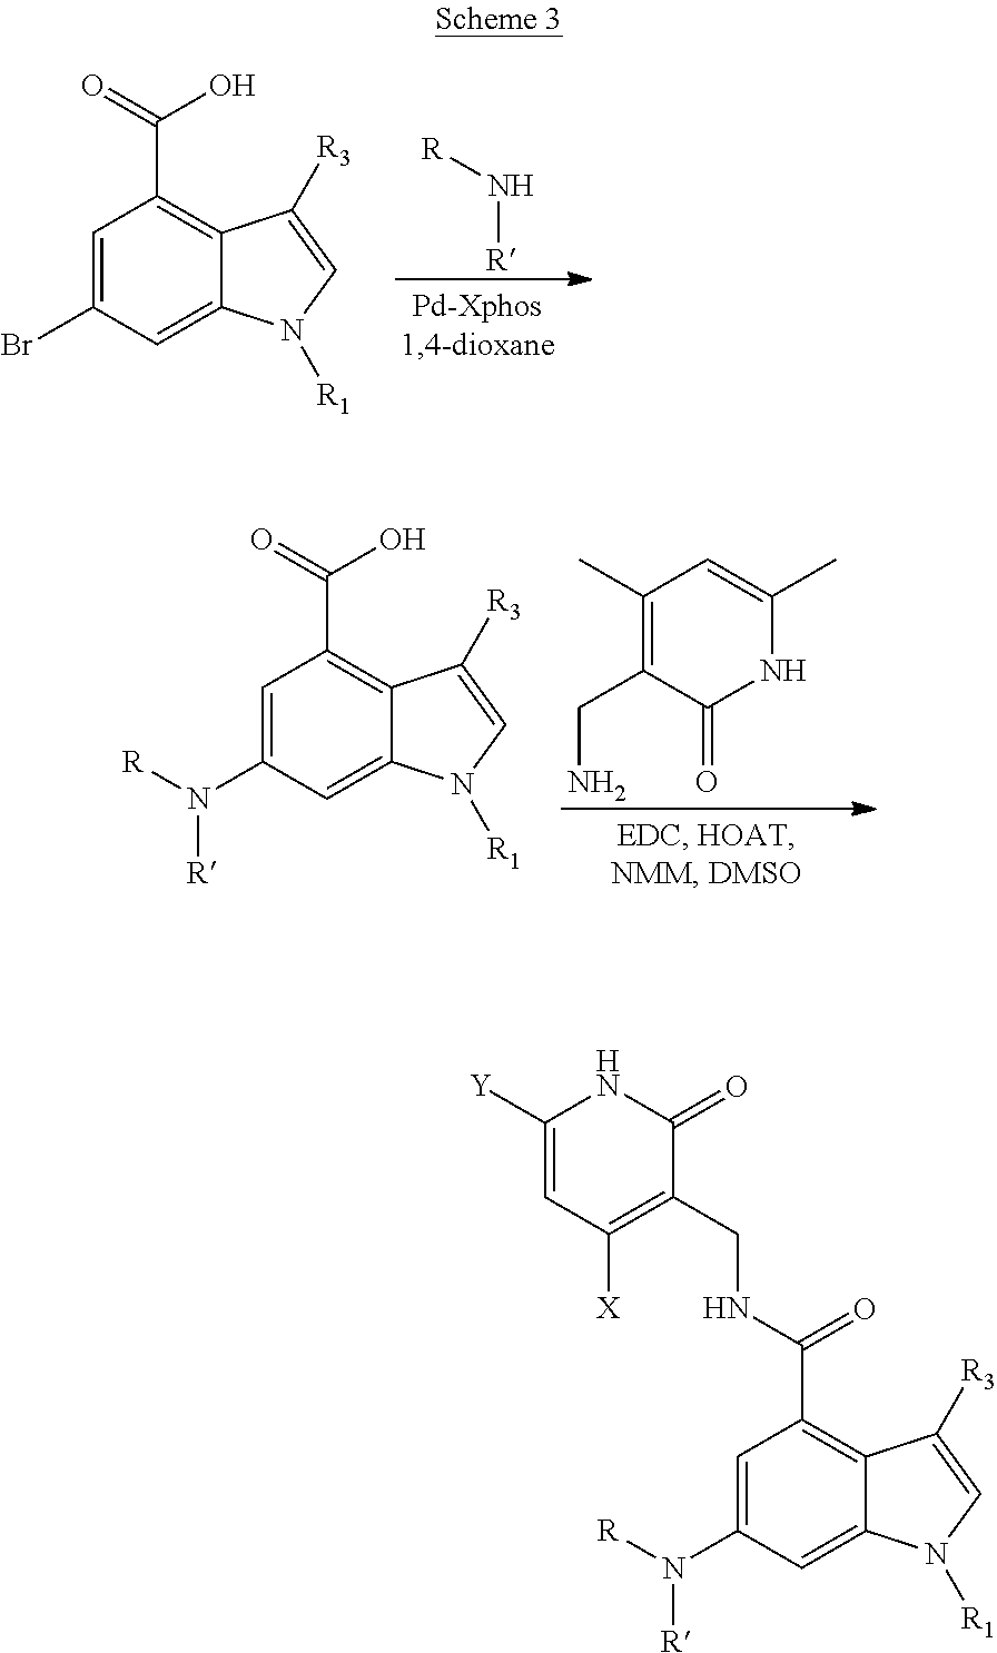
C1=C(Br)C=C2C(=C1C(=O)O)C([R3])=CN2[R1].[R]N[R].C1=C(N([R])[R])C=C2C(=C1C(=O)O)C([R3])=CN2[R1].C1(C)=C(CN)C(=O)NC(C)=C1.C1=C(N([R])[R])C=C2C(=C1C(=O)NCC1=C([X])C=C([Y])NC1=O)C([R3])=CN2[R1]
